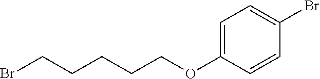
BrCCCCCOC1=CC=C(Br)C=C1
